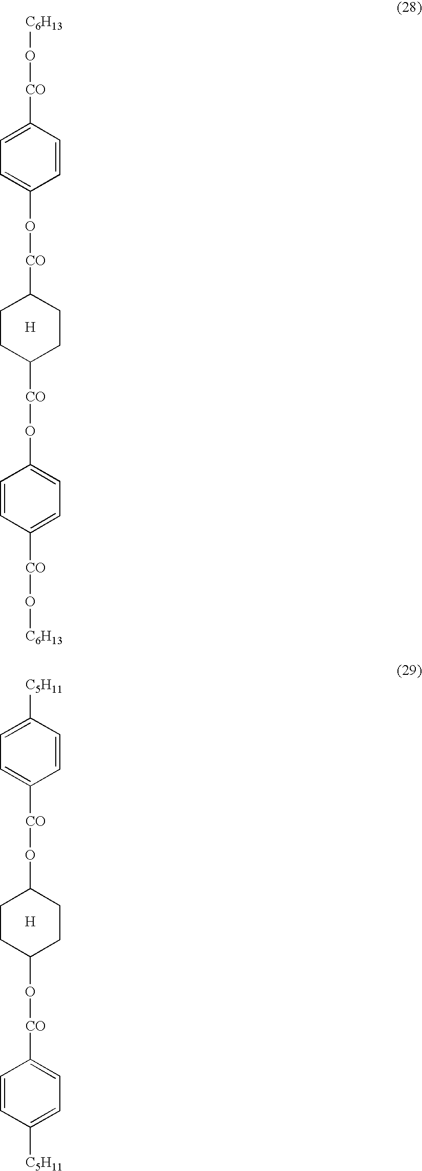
C1=CC([CO]O[C6H13])=CC=C1O[CO]C1CCC([CO]OC2=CC=C([CO]O[C6H13])C=C2)CC1.[H].C1=CC([C5H11])=CC=C1[CO]OC1CCC(O[CO]C2=CC=C([C5H11])C=C2)CC1.[H]
